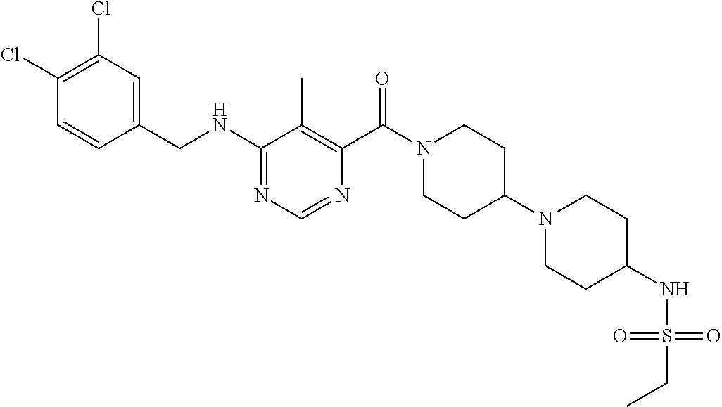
C1(NCC2=CC(Cl)=C(Cl)C=C2)=NC=NC(C(N2CCC(N3CCC(NS(=O)(=O)CC)CC3)CC2)=O)=C1C
